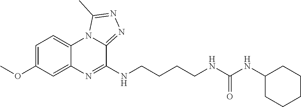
C1=C(OC)C=C2C(=C1)N1C(=NN=C1C)C(NCCCCNC(NC1CCCCC1)=O)=N2
